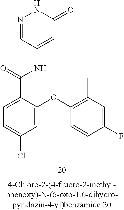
N1=CC(NC(C2=CC=C(Cl)C=C2OC2=C(C)C=C(F)C=C2)=O)=CC(=O)N1
